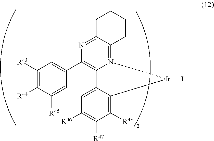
C1([R43])=C([R44])C([R45])=CC(C2=C3N(=C4C(=N2)CCCC4)[Ir]([L])C2=C([R48])C([R47])=C([R46])C=C32)=C1
